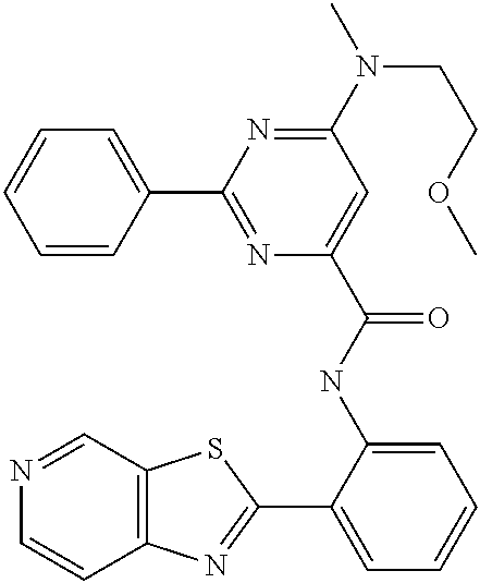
N1=CC2=C(C=C1)N=C(C1=CC=CC=C1NC(=O)C1=CC(N(C)CCOC)=NC(C3=CC=CC=C3)=N1)S2
